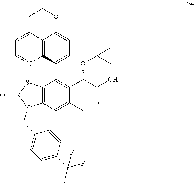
C12=C(C=C(C)C(C(C(O)=O)OC(C)(C)C)=C1C1=CC=C3C4=C1N=CC=C4CCO3)N(CC1=CC=C(C(F)(F)F)C=C1)C(=O)S2
